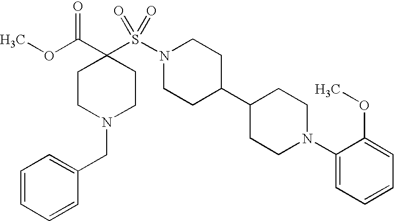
N1(S(C2(C(OC)=O)CCN(CC3=CC=CC=C3)CC2)(=O)=O)CCC(C2CCN(C3=CC=CC=C3OC)CC2)CC1
